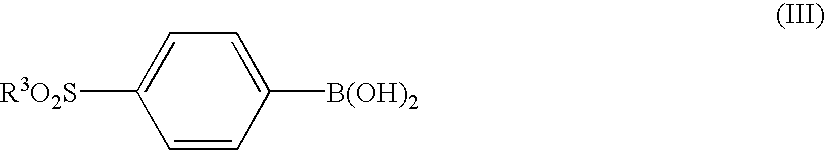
C1=CC([B(OH)2])=CC=C1[R3O2S]
